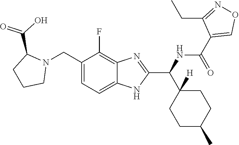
C1(F)=C2C(=CC=C1CN1C(C(O)=O)CCC1)NC(C(NC(C1=CON=C1CC)=O)C1([H])CCC(C)CC1)=N2
